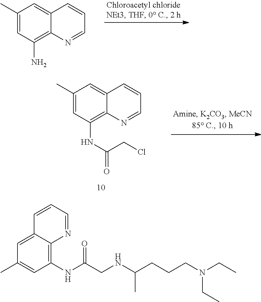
C1(C)=CC(N)=C2C(=C1)C=CC=N2.C1(C)=CC(NC(=O)CCl)=C2C(=C1)C=CC=N2.C1(NC(CNC(CCCN(CC)CC)C)=O)=C2C(=CC(C)=C1)C=CC=N2
